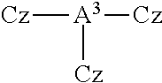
[Cz][A3]([Cz])[Cz]
